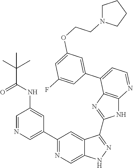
C1(C2=NC=C3C(=C2)C(C2=NC4=C(N2)N=CC=C4C2=CC(OCCN4CCCC4)=CC(F)=C2)=NN3)=CN=CC(NC(C(C)(C)C)=O)=C1
